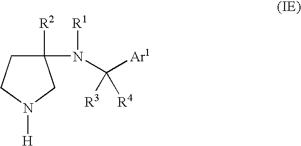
C1([R2])(N([R1])C([R3])([R4])[Ar1])CCN([H])C1
